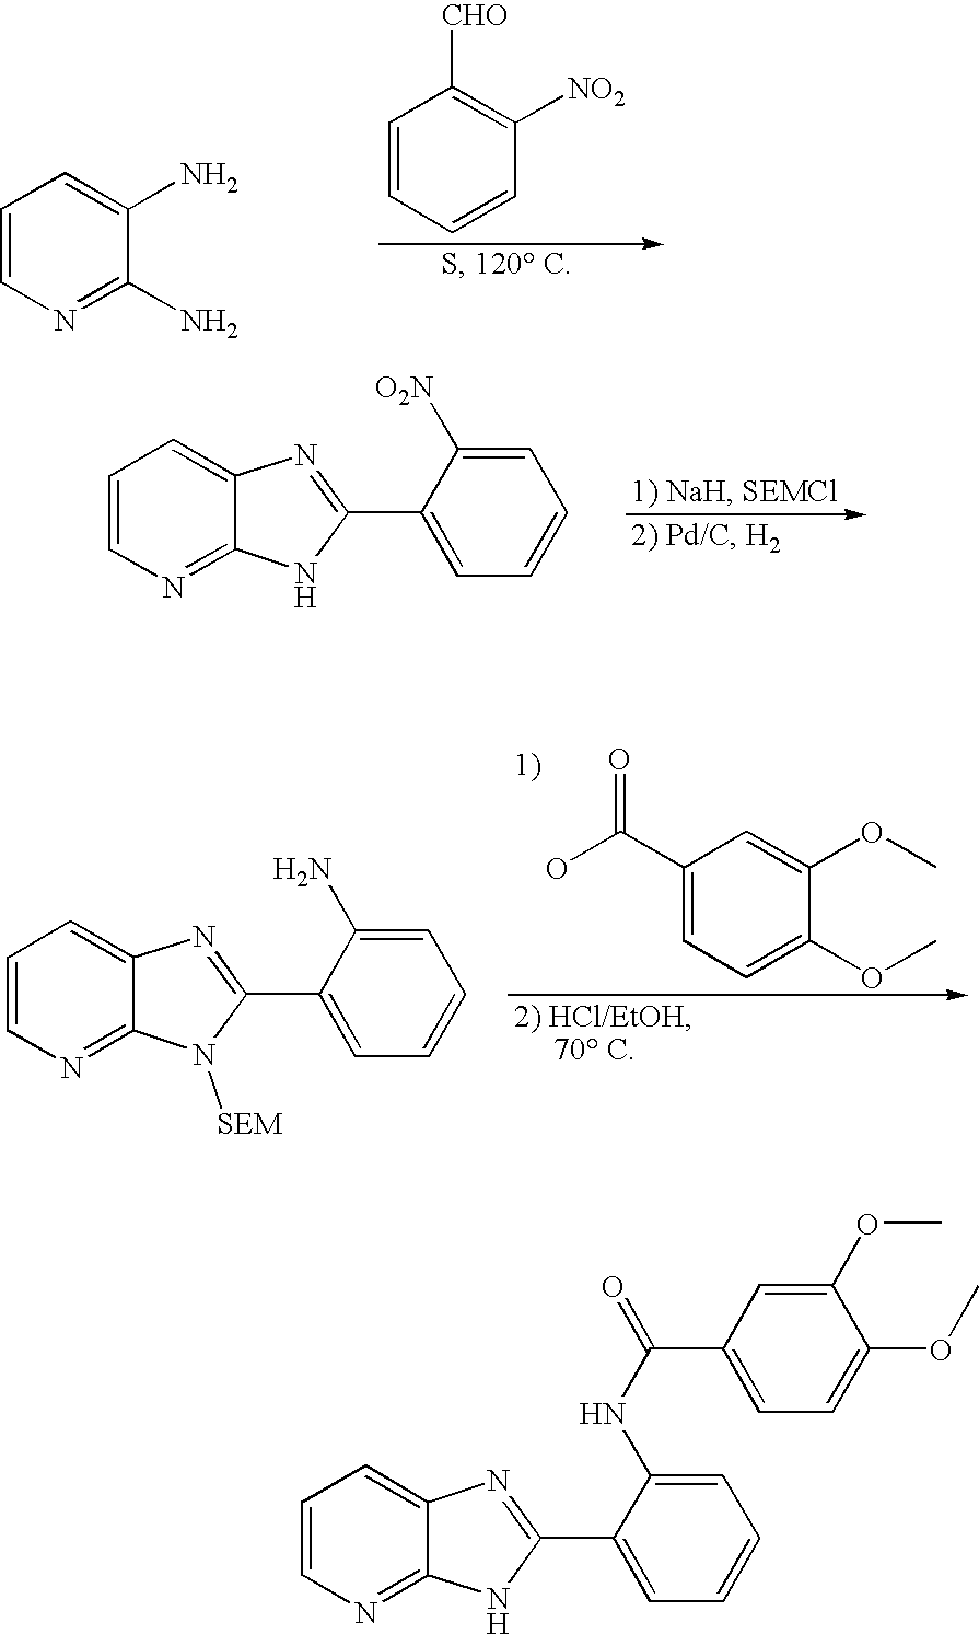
C1=CN=C2C(=C1)N=C(C1=CC=CC=C1[O2N])N2.C1=CN=C2C(=C1)N=C(C1=CC=CC=C1N)N2[SEM].C1(C(O)=O)=CC=C(OC)C(OC)=C1.C1=CN=C(N)C(N)=C1.C1=CC=CC([NO2])=C1[CHO].C1=CN=C2C(=C1)N=C(C1=CC=CC=C1NC(=O)C1=CC=C(OC)C(OC)=C1)N2
